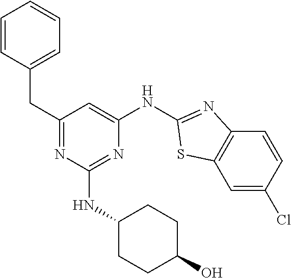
C1=CC(CC2=NC(NC3CCC(O)CC3)=NC(NC3=NC4=C(C=C(Cl)C=C4)S3)=C2)=CC=C1
